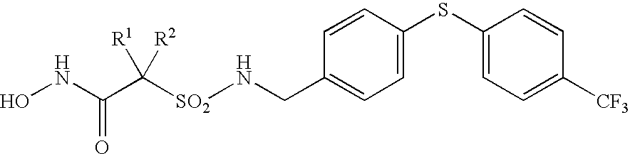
N(CC1=CC=C(SC2=CC=C([CF3])C=C2)C=C1)[SO2]C(C(NO)=O)([R1])[R2]
